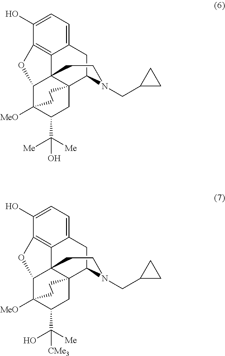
C1(O)=CC=C2C3=C1OC1C34C3(C(C2)N(CC2CC2)CC4)CC(C([Me])([Me])O)C1([MeO])CC3.C1(O)=CC=C2C3=C1OC1C34C3(C(C2)N(CC2CC2)CC4)CC(C([Me])(O)[CMe3])C1([MeO])CC3
